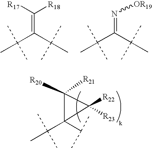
C(C(=C([R17])[R18])C(C)(C)C)(C)(C)C.C(C(=N[OR19])C(C)(C)C)(C)(C)C.C(C1(C(C)C)C([R21])([R20])C1([R23])[R22])(C)(C)C
